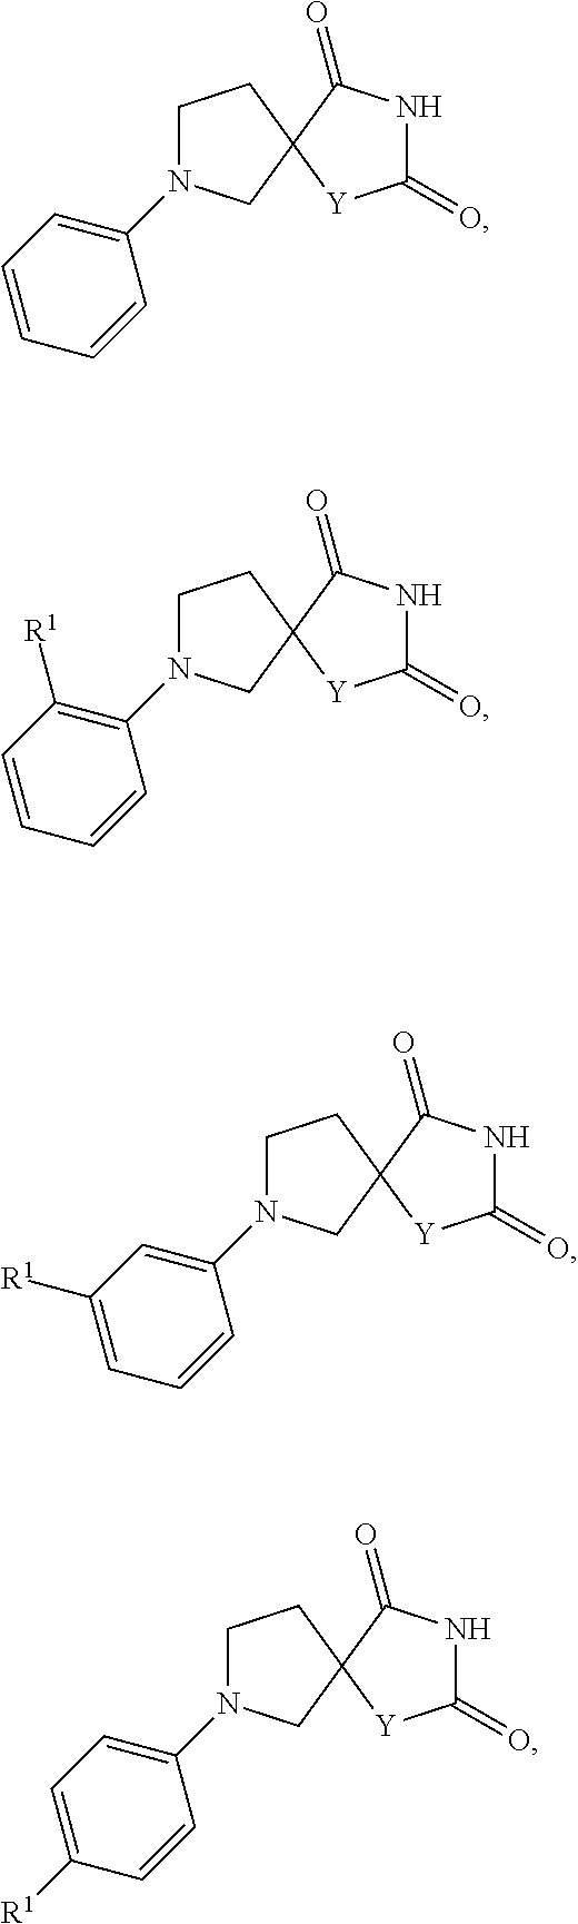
C1(=O)NC(=O)C2([Y]1)CCN(C1=CC=CC=C1)C2.C1(=O)NC(=O)C2([Y]1)CCN(C1=C([R1])C=CC=C1)C2.C1(=O)NC(=O)C2([Y]1)CCN(C1=CC([R1])=CC=C1)C2.C1(=O)NC(=O)C2([Y]1)CCN(C1=CC=C([R1])C=C1)C2
